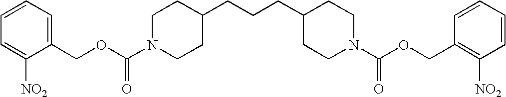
C1=CC=C(COC(N2CCC(CCCC3CCN(C(OCC4=C([NO2])C=CC=C4)=O)CC3)CC2)=O)C([NO2])=C1
